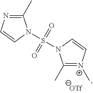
C1(C)=NC=CN1S(=O)(=O)N1C(C)=[N+](C)C=C1
